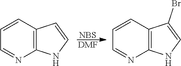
[NBS].[DMF].C1=CC2=C(N=C1)NC=C2.C1=CC2=C(N=C1)NC=C2Br
